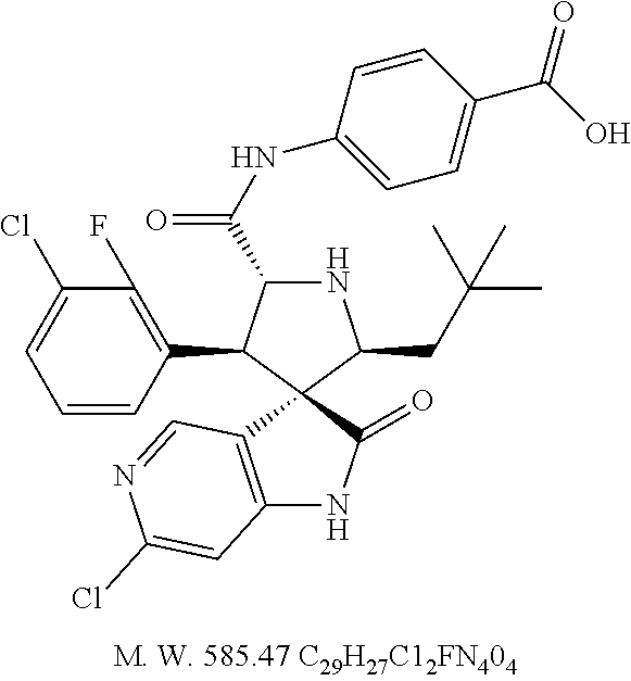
N1C(C(NC2=CC=C(C(=O)O)C=C2)=O)C(C2=C(F)C(Cl)=CC=C2)C2(C1CC(C)(C)C)C1=C(NC2=O)C=C(Cl)N=C1
